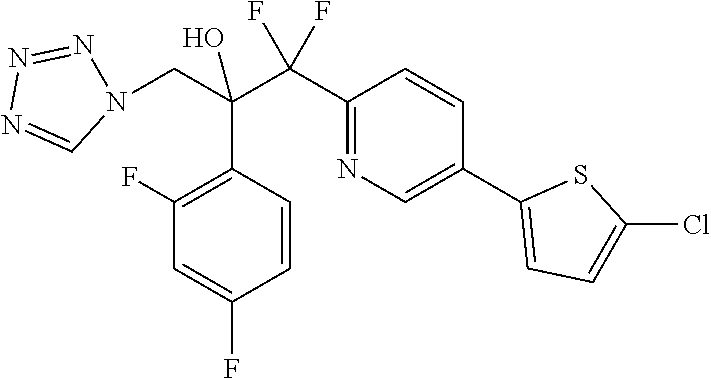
C1(F)=C(C(C(C2=NC=C(C3=CC=C(Cl)S3)C=C2)(F)F)(CN2N=NN=C2)O)C=CC(F)=C1
